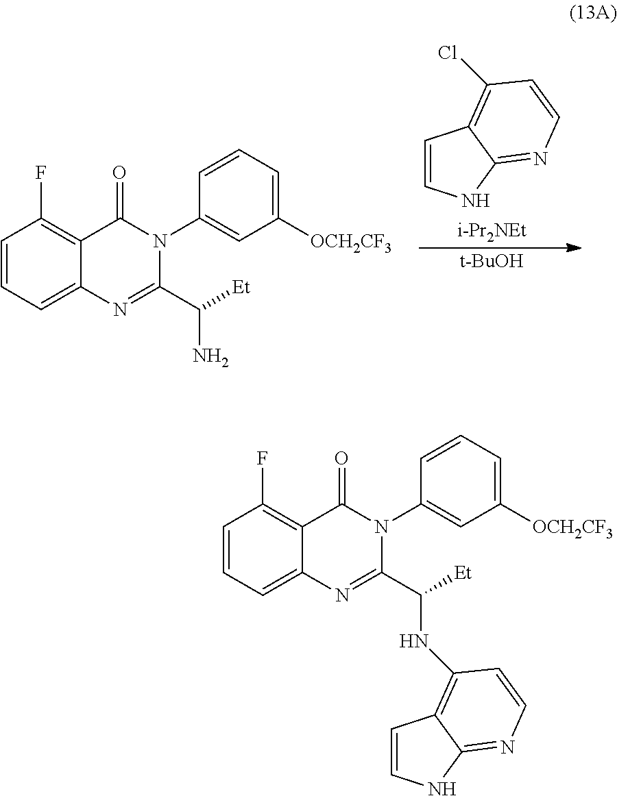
C1=CNC2=NC=CC(Cl)=C12.[i-Pr2NEt].[t-BuOH].C1=CC=C2C(=C1F)C(=O)N(C1=CC([OCH2CF3])=CC=C1)C(C([Et])N)=N2.C1=CC=C2C(=C1F)C(=O)N(C1=CC([OCH2CF3])=CC=C1)C(C([Et])NC1=C3C=CNC3=NC=C1)=N2
